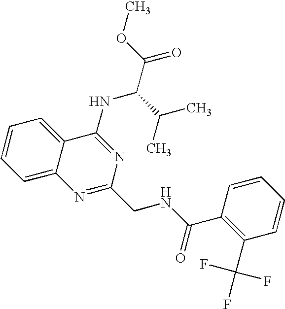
C1=CC=C2C(=C1)C(NC(C(C)C)C(=O)OC)=NC(CNC(=O)C1=C(C(F)(F)F)C=CC=C1)=N2
